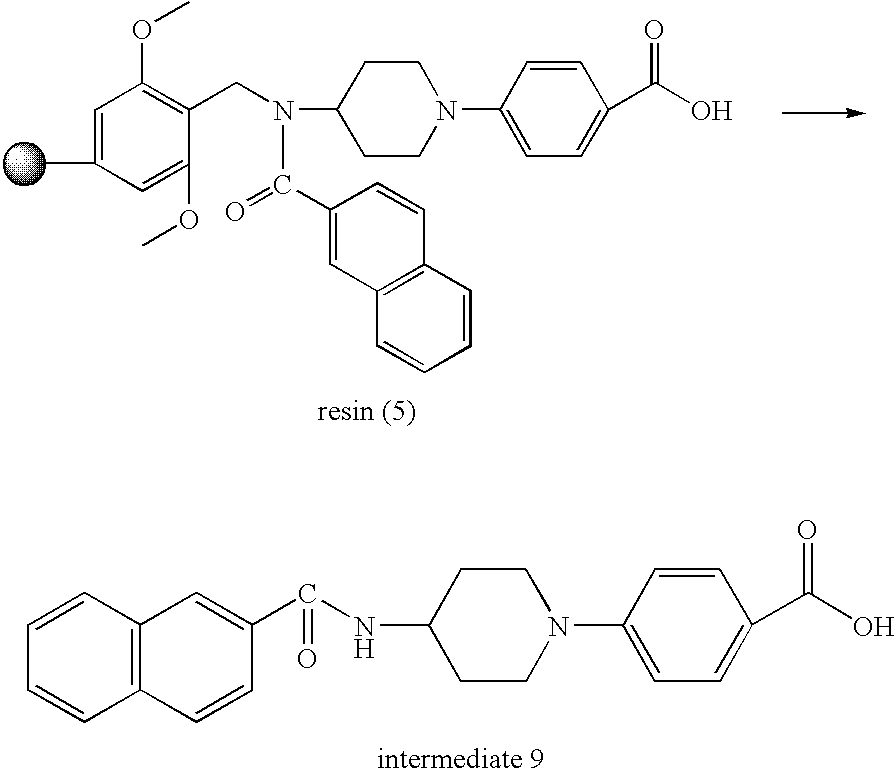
C1=CC2=C(C=C1)C=CC(C(NC1CCN(C3=CC=C(C(O)=O)C=C3)CC1)=O)=C2.CC1=CC(OC)=C(CN(C2CCN(C3=CC=C(C(=O)O)C=C3)CC2)C(C2=CC3=C(C=C2)C=CC=C3)=O)C(OC)=C1
